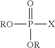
[RO]P([X])([OR])=O
